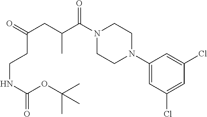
C1(N2CCN(C(C(CC(=O)CCNC(OC(C)(C)C)=O)C)=O)CC2)=CC(Cl)=CC(Cl)=C1
